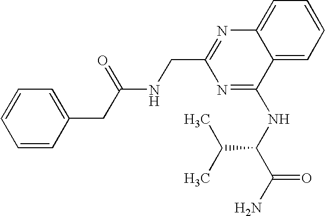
C12=CC=CC=C1N=C(CNC(CC1=CC=CC=C1)=O)N=C2NC(C(C)C)C(=O)N
